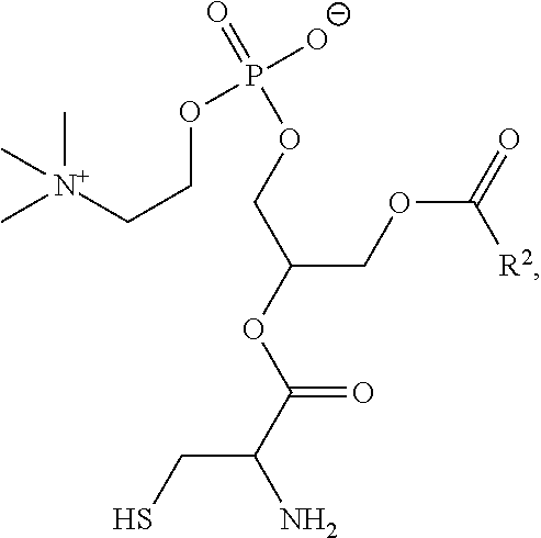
P(OCC(OC(C(N)CS)=O)COC(=O)[R2])(=O)([O-])OCC[N+](C)(C)C
